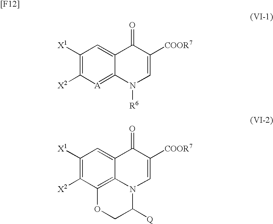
C1([X1])=C([X2])[A]=C2C(=C1)C(=O)C([COOR7])=CN2[R6].C1([X1])=C([X2])C2=C3C(=C1)C(=O)C([COOR7])=CN3C([Q])CO2.[[F12]]
